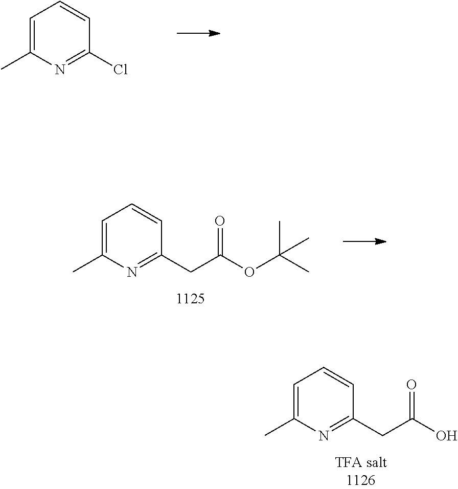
C1=C(C)N=C(CC(O)=O)C=C1.C1=C(C)N=C(Cl)C=C1.C1=C(C)N=C(CC(OC(C)(C)C)=O)C=C1
